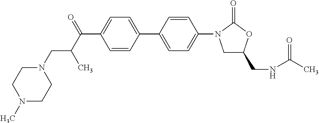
C(C1=CC=C(C2=CC=C(N3CC(CNC(C)=O)OC3=O)C=C2)C=C1)(C(CN1CCN(C)CC1)C)=O
